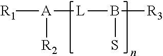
[R1][A]([L]B([R3])S)[R2]
